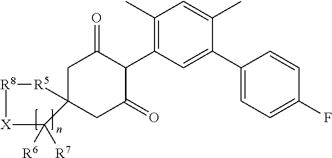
C1C2(CC(=O)C(C3=C(C)C=C(C)C(C4=CC=C(F)C=C4)=C3)C1=O)[R5][R8][X]C2([R6])[R7]
